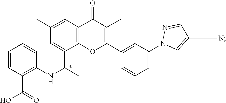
C12=C(C(C(C)NC3=C(C(O)=O)C=CC=C3)=CC(C)=C1)OC(C1=CC(N3C=C(C#N)C=N3)=CC=C1)=C(C)C2=O
